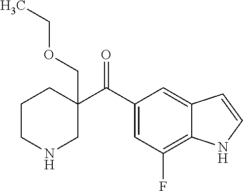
C1(C(C2=CC(F)=C3C(=C2)C=CN3)=O)(COCC)CCCNC1
